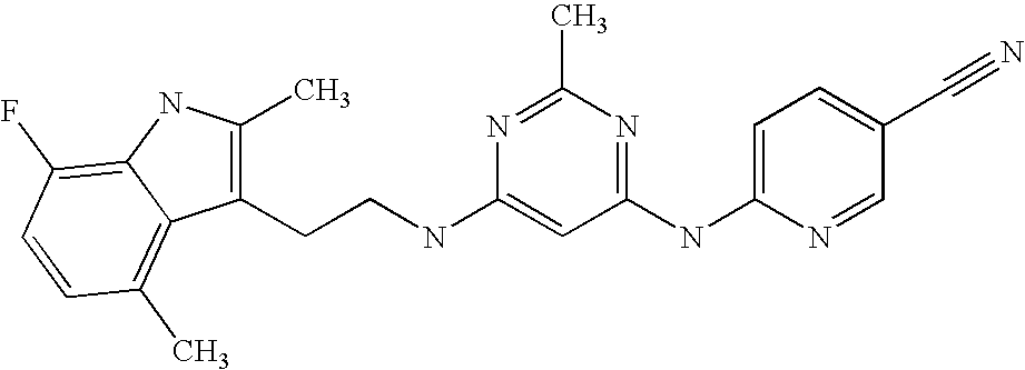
C1(NC2=NC(C)=NC(NCCC3=C(C)NC4=C(F)C=CC(C)=C34)=C2)=CC=C(C#N)C=N1
